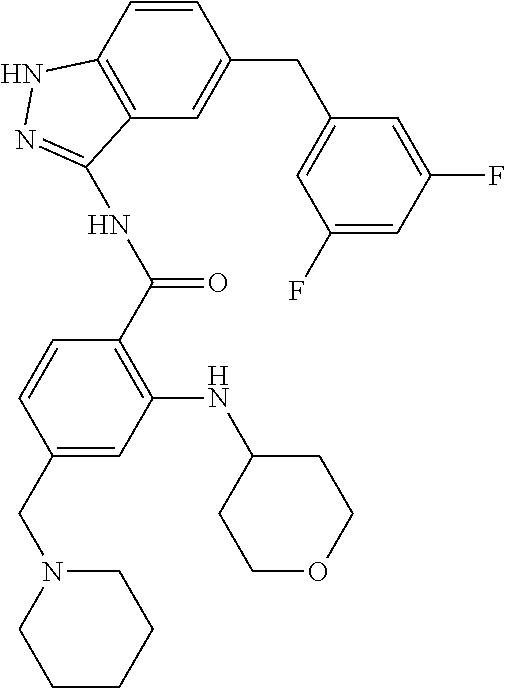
C1N(CC2=CC(NC3CCOCC3)=C(C(NC3=NNC4=C3C=C(CC3=CC(F)=CC(F)=C3)C=C4)=O)C=C2)CCCC1
